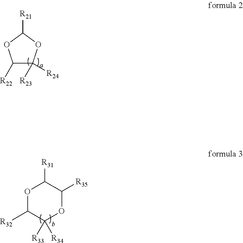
C1([R22])C([R23])([R24])OC([R21])O1.O1C([R32])C([R33])([R34])OC([R35])C1[R31]
